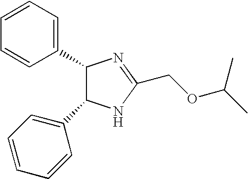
C1(C2C(C3=CC=CC=C3)NC(COC(C)C)=N2)=CC=CC=C1
